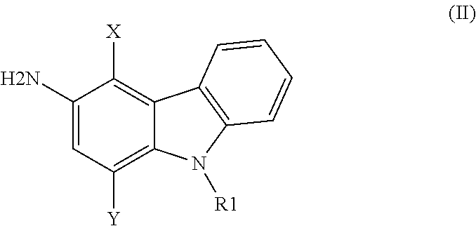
C1(N)=CC([Y])=C2C(=C1[X])C1=C(N2[R1])C=CC=C1
